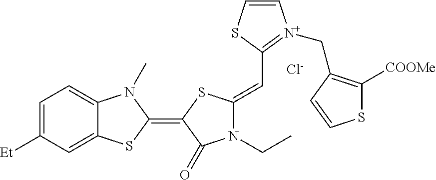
[Cl-].C1=C([Et])C=C2C(=C1)N(C)C(=C1C(=O)N(CC)C(=CC3=[N+](CC4=C([COOMe])SC=C4)C=CS3)S1)S2
